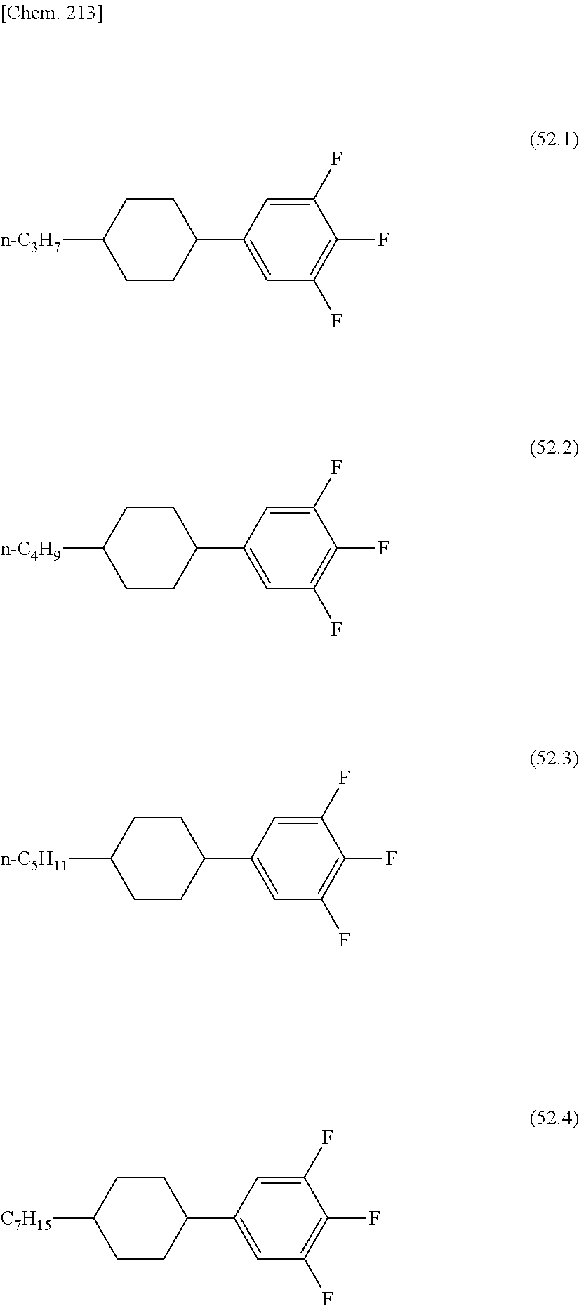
C1(F)=CC(C2CCC([n-C3H7])CC2)=CC(F)=C1F.C1(F)=CC(C2CCC([n-C4H9])CC2)=CC(F)=C1F.C1(F)=CC(C2CCC([n-C5H11])CC2)=CC(F)=C1F.C1(F)=CC(C2CCC([C7H15])CC2)=CC(F)=C1F
